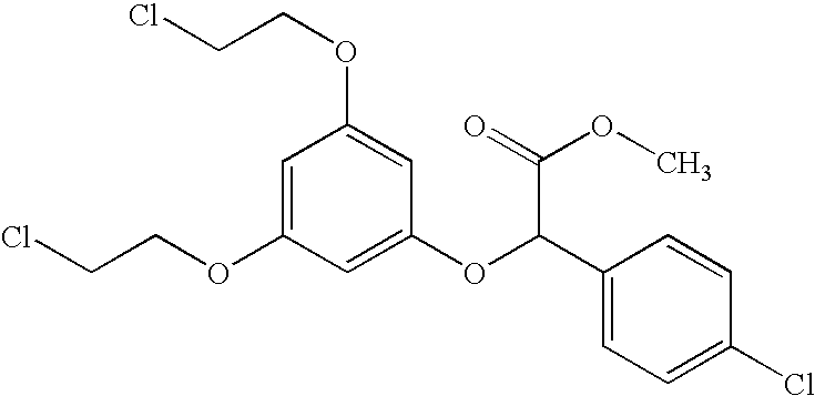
C1=C(OCCCl)C=C(OC(C2=CC=C(Cl)C=C2)C(OC)=O)C=C1OCCCl
